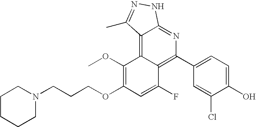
N1(CCCOC2=C(OC)C3=C4C(=NC(C5=CC=C(O)C(Cl)=C5)=C3C(F)=C2)NN=C4C)CCCCC1
